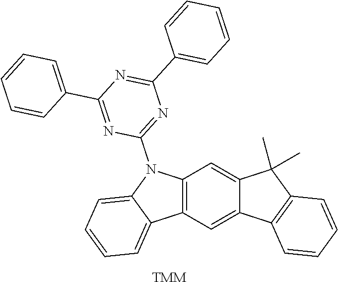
C12=C(C=C3C(=C1)C(C)(C)C1=C3C=CC=C1)C1=CC=CC=C1N2C1=NC(C2=CC=CC=C2)=NC(C2=CC=CC=C2)=N1.[TMM]
